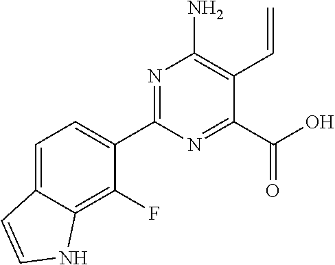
N1=C(C2=CC=C3C(=C2F)NC=C3)N=C(C(O)=O)C(C=C)=C1N
